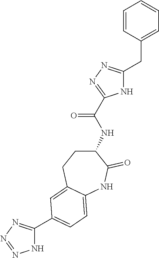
N1C(C2=CC=C3C(=C2)CCC(NC(=O)C2=NN=C(CC4=CC=CC=C4)N2)C(=O)N3)=NN=N1
